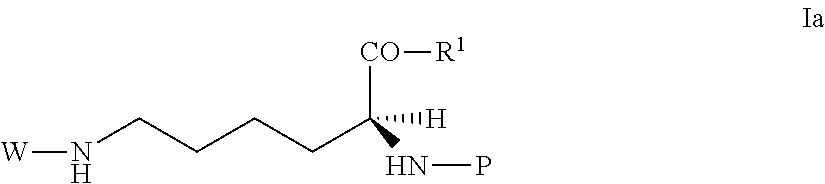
N(CCCCC(NP)([CO][R1])[H])[W]
